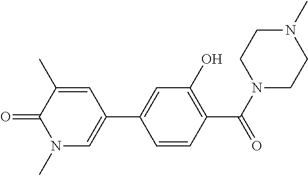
C1=CC(C(N2CCN(C)CC2)=O)=C(O)C=C1C1=CN(C)C(=O)C(C)=C1
